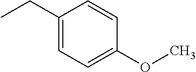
C1(CC)=CC=C(OC)C=C1
